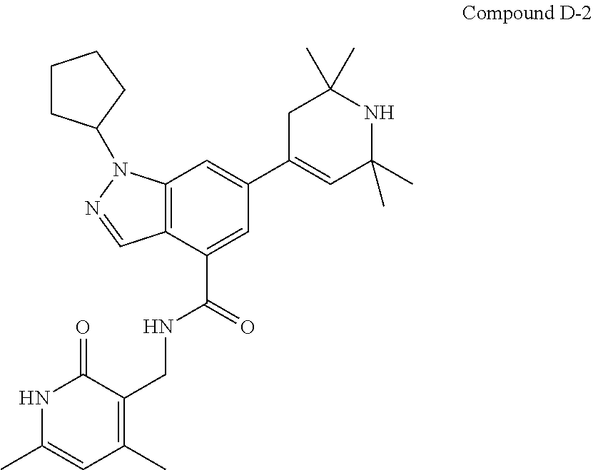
C12=C(C(C(=O)NCC3=C(C)C=C(C)NC3=O)=CC(C3=CC(C)(C)NC(C)(C)C3)=C1)C=NN2C1CCCC1
